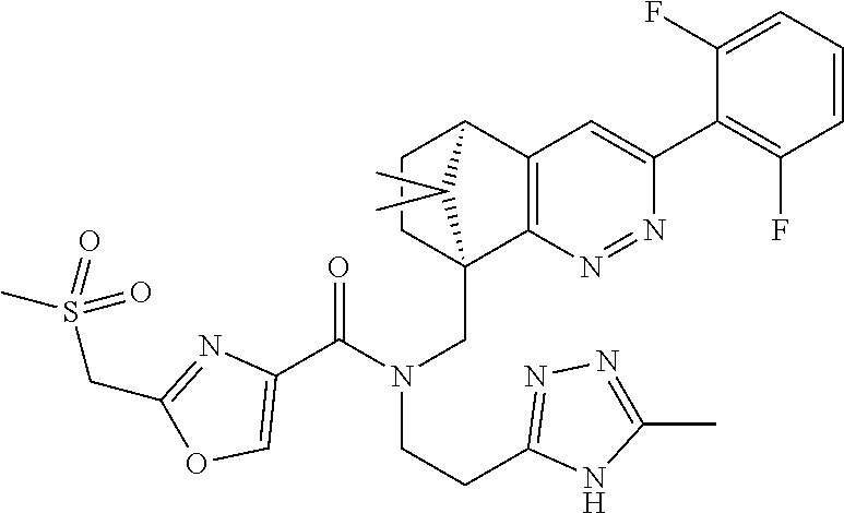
C12=C(N=NC(C3=C(F)C=CC=C3F)=C1)C1(CN(CCC3=NN=C(C)N3)C(C3=COC(CS(C)(=O)=O)=N3)=O)CCC2C1(C)C
